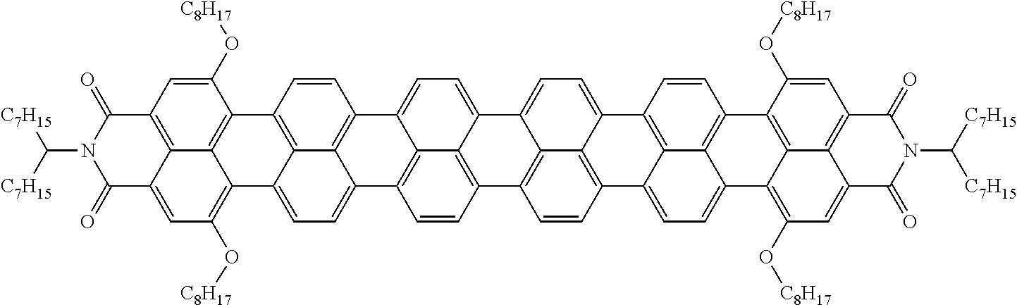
C1(O[C8H17])=CC2=C3C(=CC(O[C8H17])=C4C5=CC=C6C7=C8C(=CC=C9C8=C(C=C7)C7=C8C9=CC=C9C8=C(C=C7)C7=CC=C8C%10=C(O[C8H17])C=C%11C%12=C(C=C(O[C8H17])C(=C%12%10)C%10=C8C7=C9C=C%10)C(=O)N(C([C7H15])[C7H15])C%11=O)C7=C6C5=C(C=C7)C1=C34)C(=O)N(C([C7H15])[C7H15])C2=O
